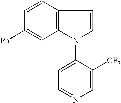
C1=CC2=C(C=C1[Ph])N(C1=CC=NC=C1[CF3])C=C2
